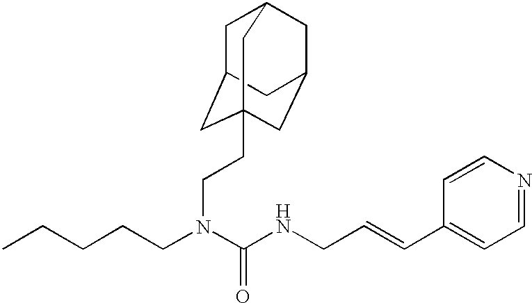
CCCCCN(C(NCC=CC1=CC=NC=C1)=O)CCC12CC3CC(CC(C1)C3)C2
